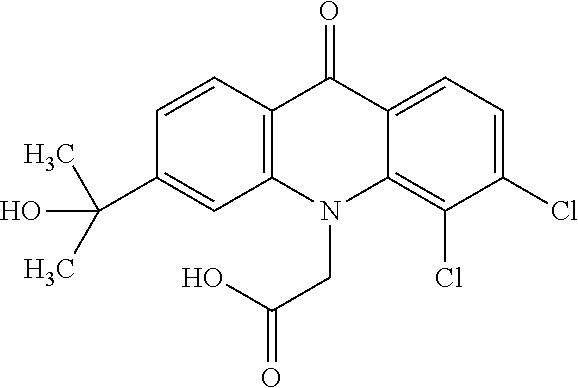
C12=C(N(CC(O)=O)C3=C(Cl)C(Cl)=CC=C3C1=O)C=C(C(O)(C)C)C=C2
